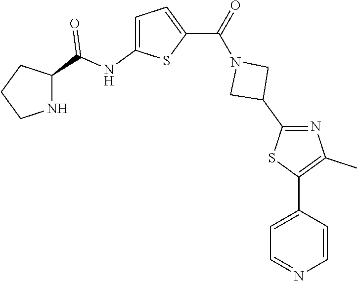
C1CNC(C(NC2=CC=C(C(=O)N3CC(C4=NC(C)=C(C5=CC=NC=C5)S4)C3)S2)=O)C1
